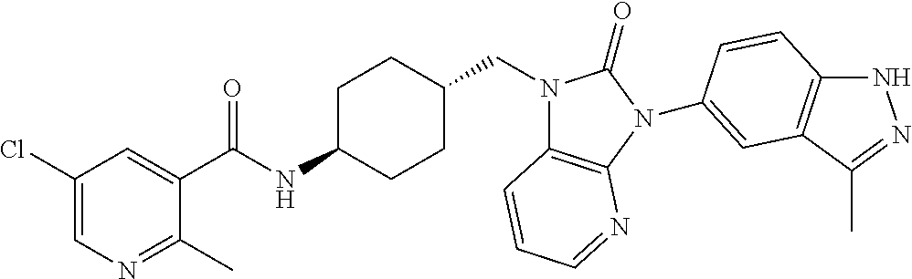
C1(Cl)=CN=C(C)C(C(NC2CCC(CN3C4=C(N(C5=CC6=C(NN=C6C)C=C5)C3=O)N=CC=C4)CC2)=O)=C1
